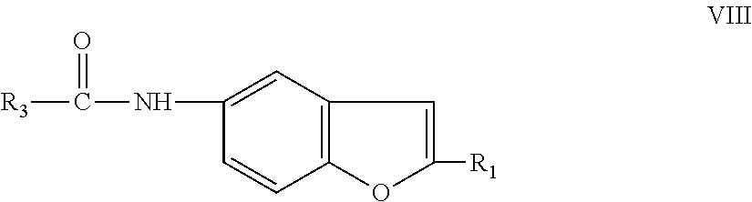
C1(NC([R3])=O)=CC2=C(C=C1)OC([R1])=C2
